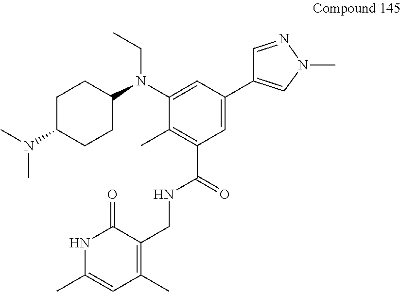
C1C(N(C)C)CCC(N(C2=CC(C3=CN(C)N=C3)=CC(C(NCC3=C(C)C=C(C)NC3=O)=O)=C2C)CC)C1
